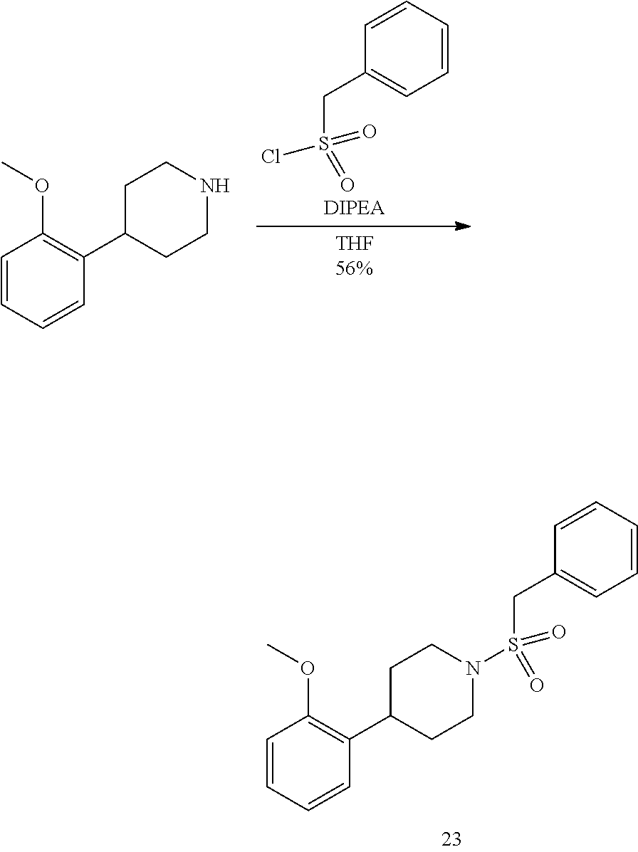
C1=CC(CS(=O)(Cl)=O)=CC=C1.C1=CC=CC(C2CCNCC2)=C1OC.C1=CC(CS(=O)(=O)N2CCC(C3=C(OC)C=CC=C3)CC2)=CC=C1
